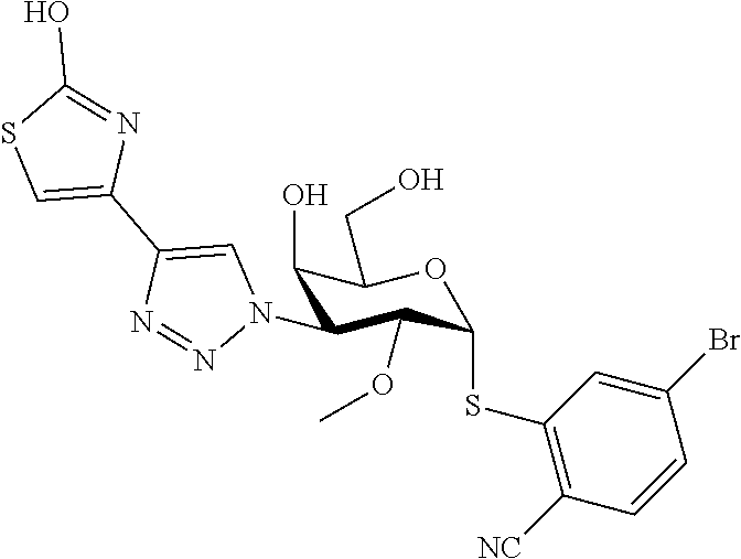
C1(O)C(N2C=C(C3=CSC(O)=N3)N=N2)C(OC)C(SC2=C([NC])C=CC(Br)=C2)OC1CO
